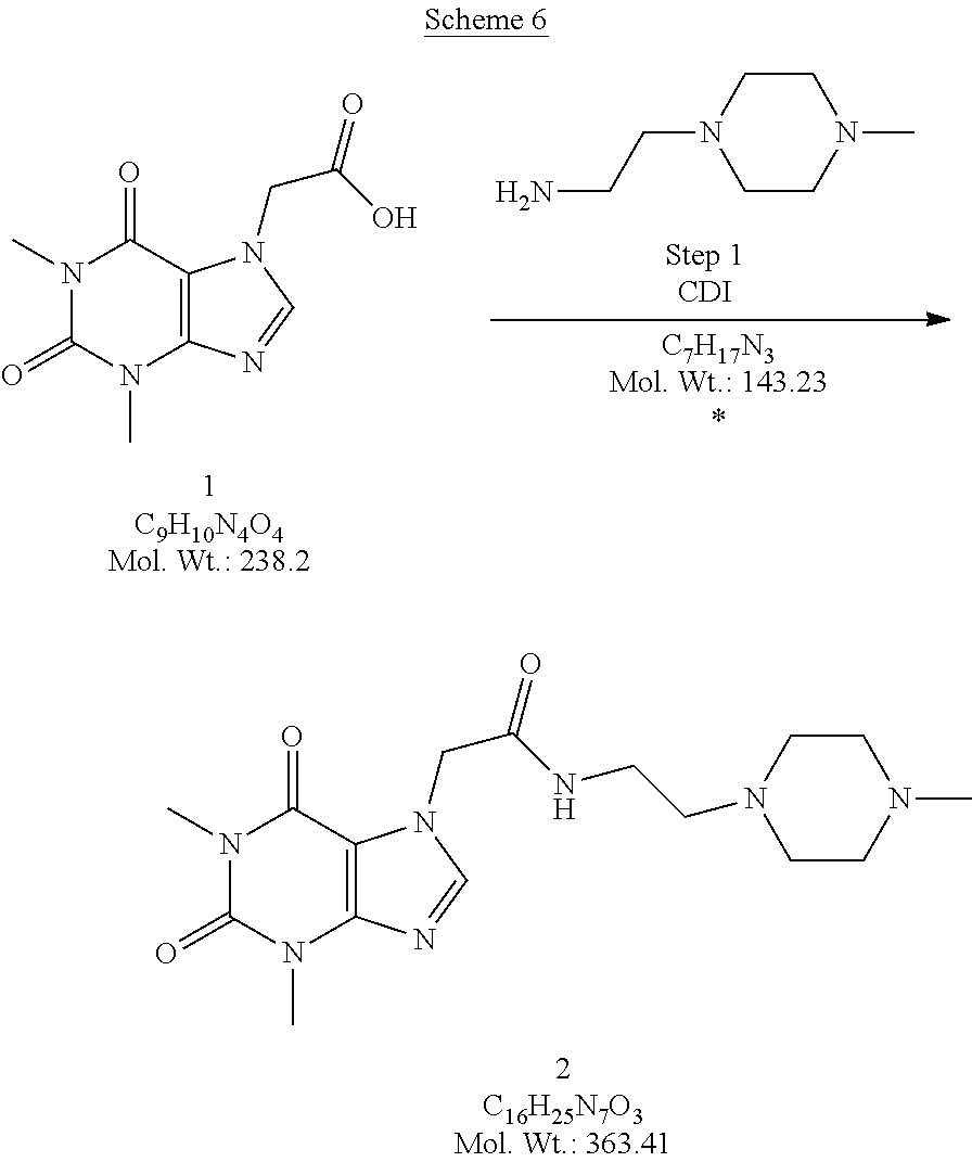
N1(C)C(=O)N(C)C2=C(C1=O)N(CC(O)=O)C=N2.C1CN(CCN)CCN1C.N1(C)C(=O)N(C)C2=C(C1=O)N(CC(NCCN1CCN(C)CC1)=O)C=N2
